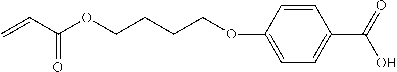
O=C(C=C)OCCCCOC1=CC=C(C(=O)O)C=C1
